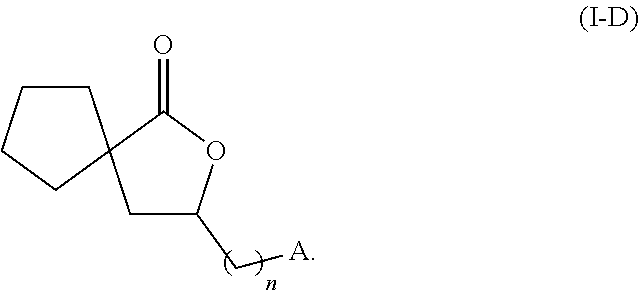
O=C1C2(CC(C[A])O1)CCCC2
